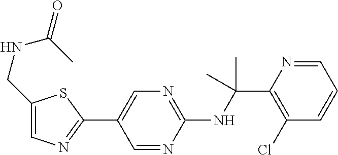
N(C(C1=C(Cl)C=CC=N1)(C)C)C1=NC=C(C2=NC=C(CNC(=O)C)S2)C=N1
